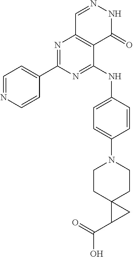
N1=C(C2=CC=NC=C2)N=C(NC2=CC=C(N3CCC4(CC3)C(C(=O)O)C4)C=C2)C2=C1C=NNC2=O
